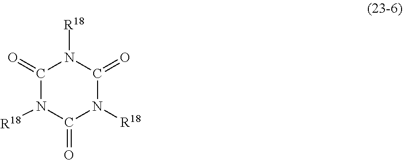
O=C1N([R18])C(=O)N([R18])C(=O)N1[R18]
